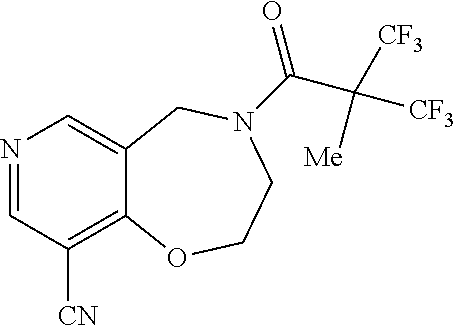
N1=CC([CN])=C2C(=C1)CN(C(=O)C([CF3])([Me])[CF3])CCO2
